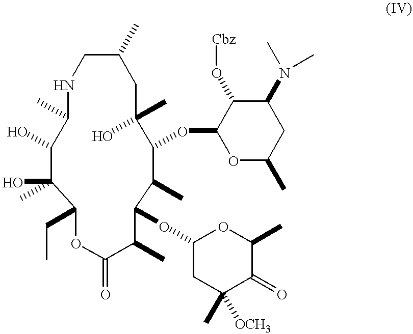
C1C(C)CC(C)(O)C(OC2OC(C)CC(N(C)C)C2O[Cbz])C(C)C(OC2CC([OCH3])(C)C(=O)C(C)O2)C(C)C(=O)OC(CC)C(O)(C)C(O)C(C)N1
